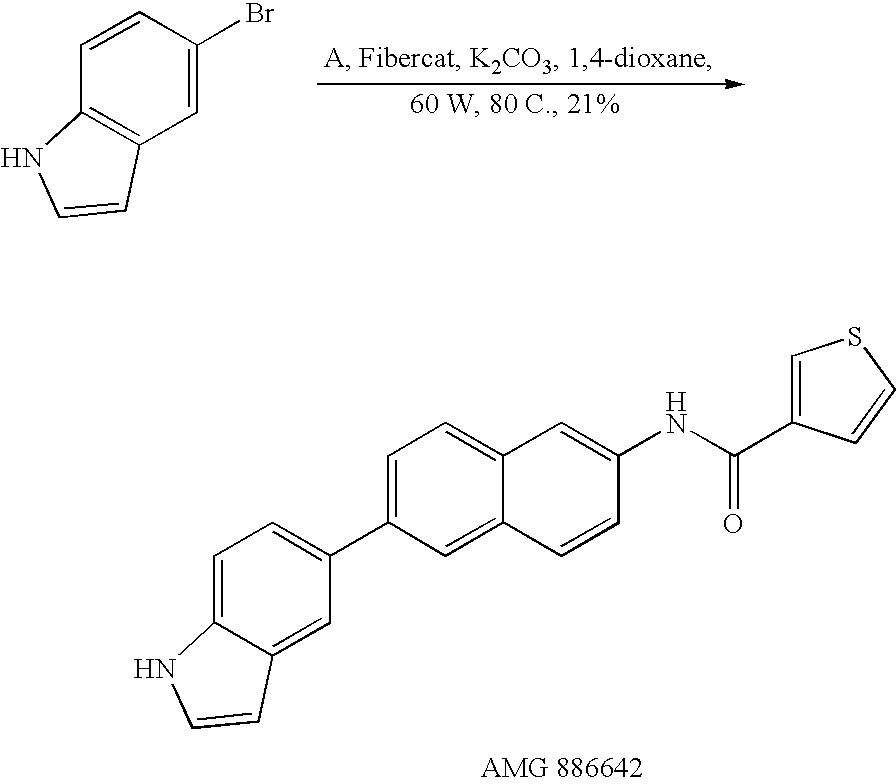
C12=C(C=C(Br)C=C1)C=CN2.C1=C2C(=CC=C1C1=CC=C3C(=C1)C=CN3)C=C(NC(=O)C1=CSC=C1)C=C2
